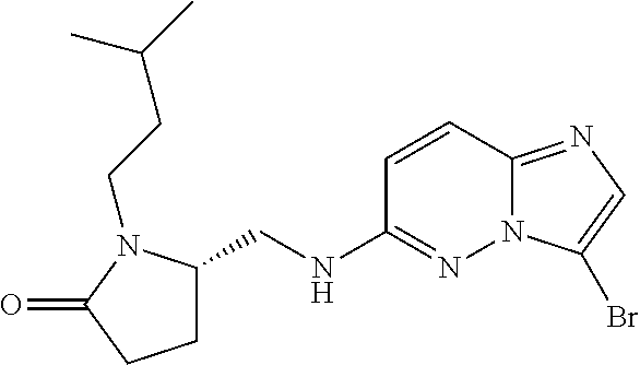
C1(NCC2CCC(=O)N2CCC(C)C)=NN2C(=NC=C2Br)C=C1
